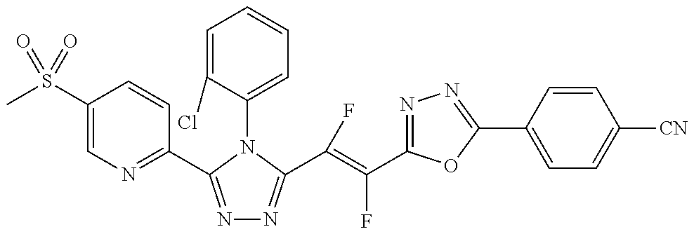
CS(C1=CN=C(C2=NN=C(C(=C(C3=NN=C(C4=CC=C([CN])C=C4)O3)F)F)N2C2=CC=CC=C2Cl)C=C1)(=O)=O
